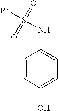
C1=CC(O)=CC=C1NS([Ph])(=O)=O
